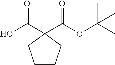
C1CCC(C(O)=O)(C(OC(C)(C)C)=O)C1
